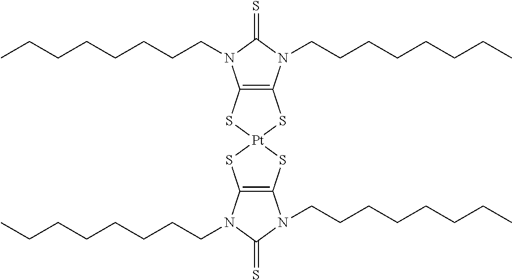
C12=C(N(CCCCCCCC)C(=S)N1CCCCCCCC)S[Pt]1(S2)SC2=C(S1)N(CCCCCCCC)C(=S)N2CCCCCCCC
